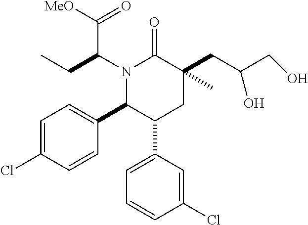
N1(C(CC)C([MeO])=O)C(C2=CC=C(Cl)C=C2)C(C2=CC=CC(Cl)=C2)CC(CC(O)CO)(C)C1=O
